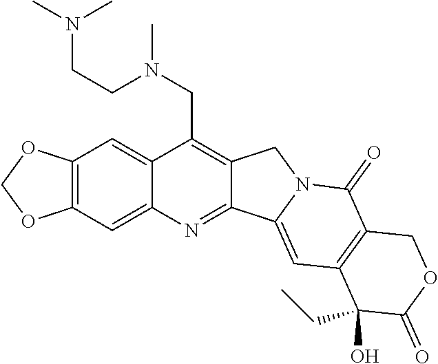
O1COC2=C1C=C1C(CN(CCN(C)C)C)=C3C(=NC1=C2)C1=CC2=C(C(=O)N1C3)COC(=O)C2(CC)O
